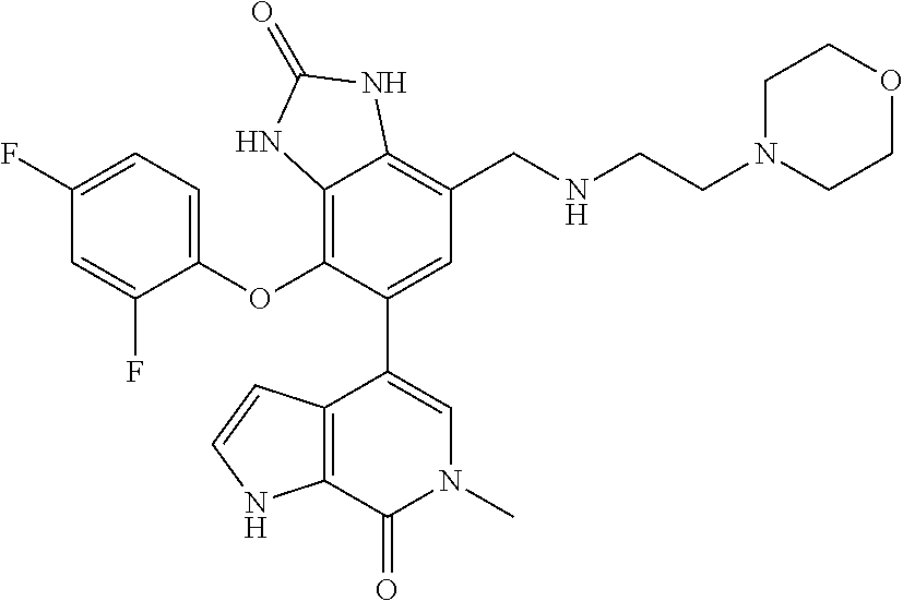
C1=C(F)C=C(F)C(OC2=C3C(=C(CNCCN4CCOCC4)C=C2C2=CN(C)C(=O)C4=C2C=CN4)NC(=O)N3)=C1
